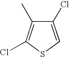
C1(Cl)=CSC(Cl)=C1C
